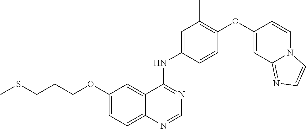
C1=NC2=CC=C(OCCCSC)C=C2C(NC2=CC(C)=C(OC3=CC4=NC=CN4C=C3)C=C2)=N1
